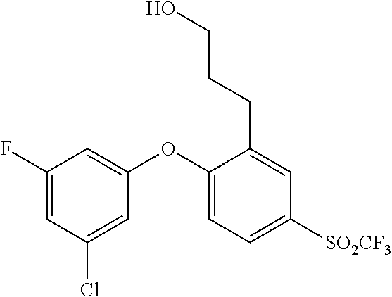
C1(F)=CC(Cl)=CC(OC2=CC=C([SO2CF3])C=C2CCCO)=C1
